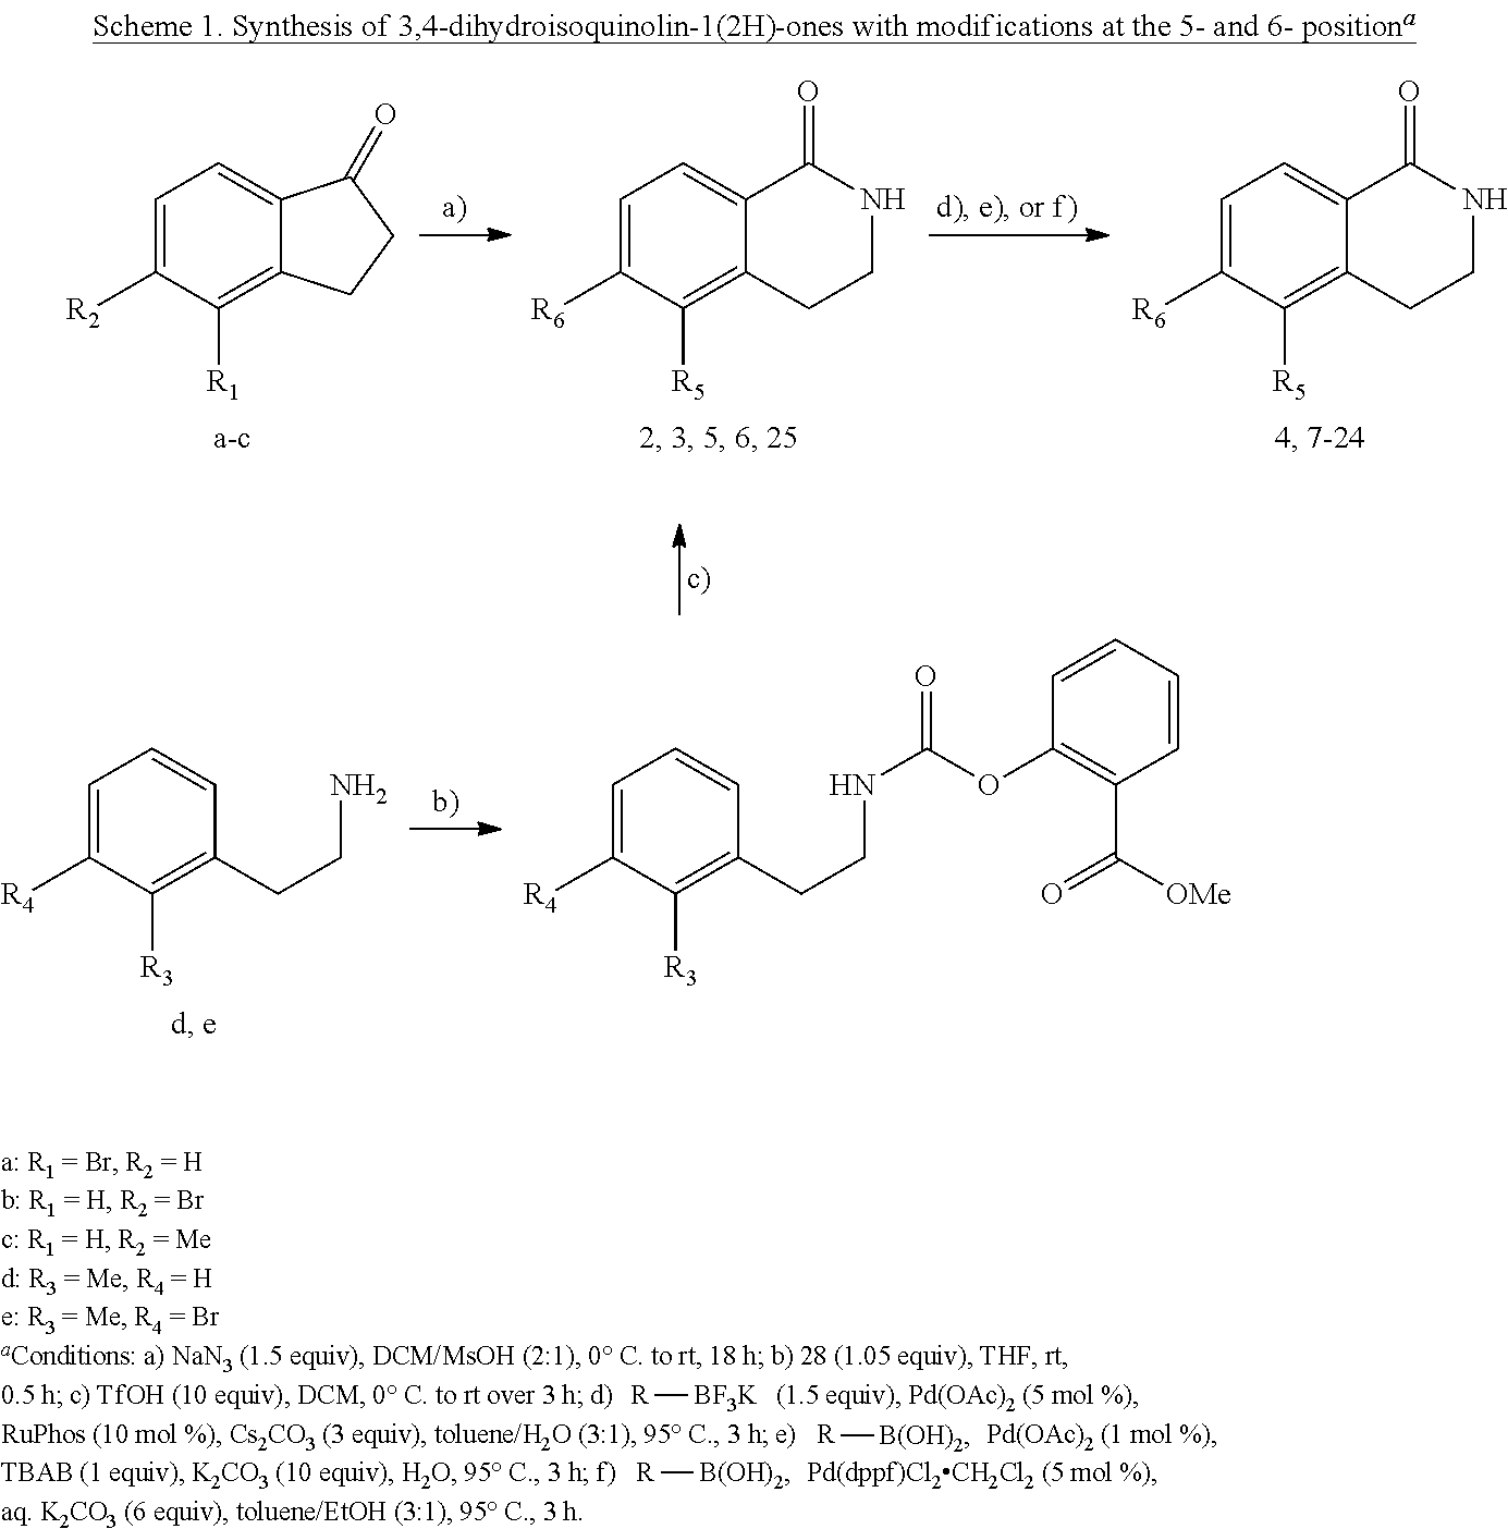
C1=C([R2])C([R1])=C2C(=C1)C(=O)CC2.C1=C([R6])C([R5])=C2C(=C1)C(=O)NCC2.C1=C([R6])C([R5])=C2C(=C1)C(=O)NCC2.C1=C([R4])C([R3])=C(CCN)C=C1.C1=C([R4])C([R3])=C(CCNC(=O)OC2=C(C([OMe])=O)C=CC=C2)C=C1.[R][BF3K].[R][B(OH)2].[R][B(OH)2]
